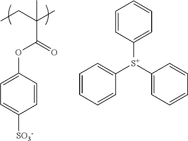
CCC(C)(C)C(=O)OC1=CC=C([SO3-])C=C1.C1=CC([S+](C2=CC=CC=C2)C2=CC=CC=C2)=CC=C1
